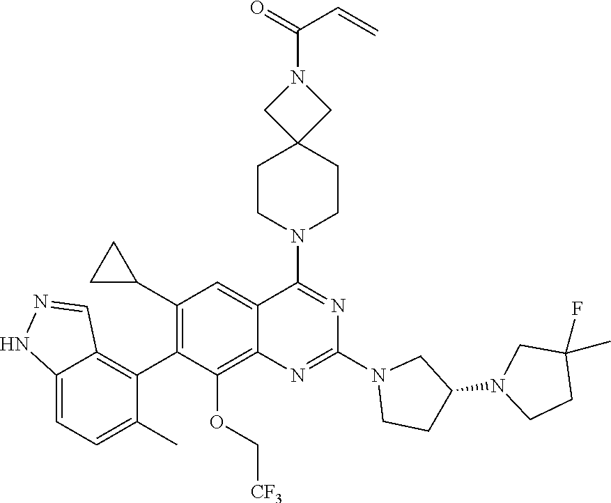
C12=CC=C(C)C(C3=C(C4CC4)C=C4C(=C3OC[CF3])N=C(N3CCC(N5CCC(C)(F)C5)C3)N=C4N3CCC4(CC3)CN(C(=O)C=C)C4)=C1C=NN2
